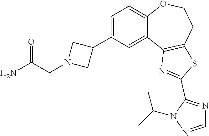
C1=NN(C(C)C)C(C2=NC3=C(CCOC4=CC=C(C5CN(CC(N)=O)C5)C=C43)S2)=N1
